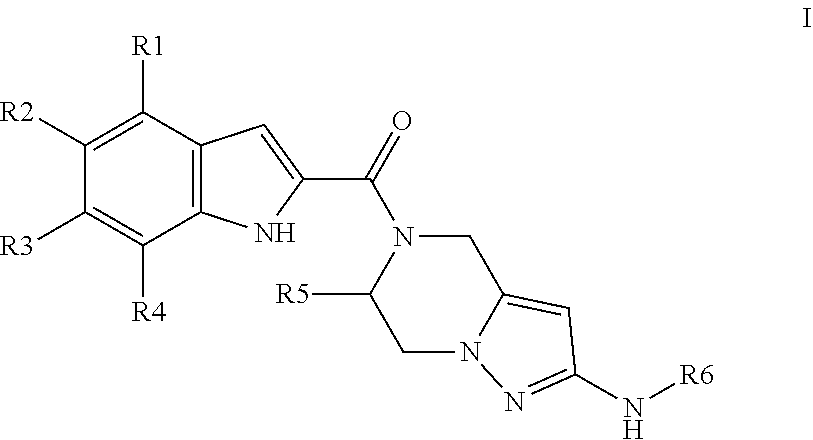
C12=C(C([R1])=C([R2])C([R3])=C1[R4])C=C(C(=O)N1CC3=CC(N[R6])=NN3CC1[R5])N2
